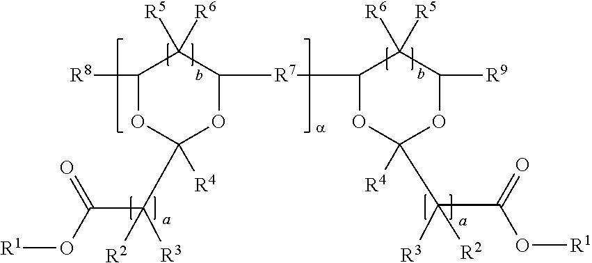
C1([R8])OC(C(C(O[R1])=O)([R2])[R3])([R4])OC([R7]C2OC([R4])(C(C(=O)O[R1])([R3])[R2])OC([R9])C2([R6])[R5])C1([R5])[R6]
